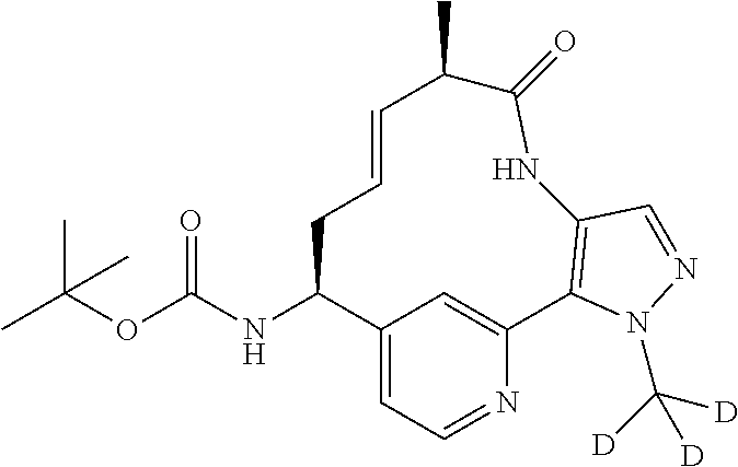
N(C(OC(C)(C)C)=O)C1C2=CC=NC(=C2)C2=C(NC(=O)C(C)C=CC1)C=NN2C([D])([D])[D]
